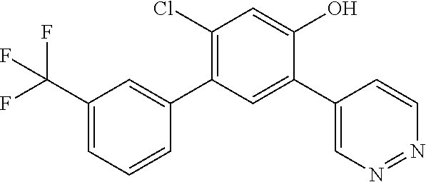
C1(Cl)=C(C2=CC(C(F)(F)F)=CC=C2)C=C(C2=CN=NC=C2)C(O)=C1
